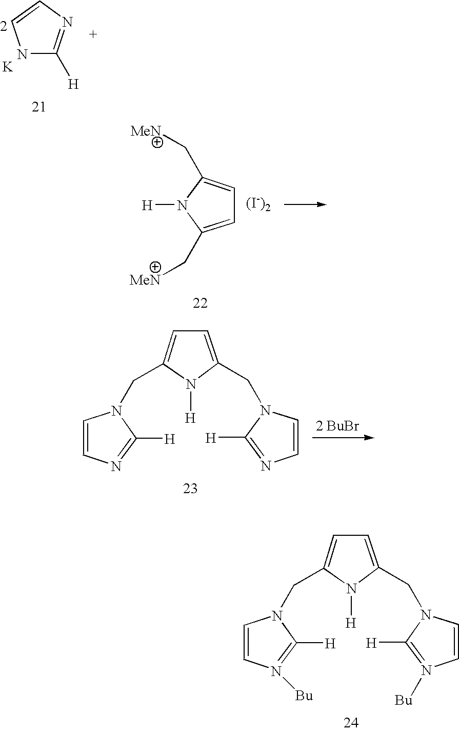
N1C([H])=NC=C1.[K].C1(C[MeN])=CC=C(C[MeN])N1[H].[(I-)2].N1([H])C(CN2C([H])=NC=C2)=CC=C1CN1C=CN=C1[H].N1([H])C(CN2C([H])=N([Bu])C=C2)=CC=C1CN1C=CN([Bu])=C1[H]
